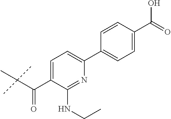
C1=C(C(C(C)(C)C)=O)C(NCC)=NC(C2=CC=C(C(=O)O)C=C2)=C1
